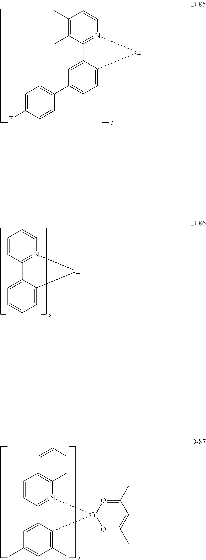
C1=CN2=C(C(C)=C1C)C1=CC(C3=CC=C(F)C=C3)=CC=C1[Ir]2.C1=CN2=C(C=C1)C1=CC=CC=C1[Ir]2.C12=C(N3=C(C=C1)C1=CC(C)=CC(C)=C1[Ir]31OC(C)=CC(C)=O1)C=CC=C2
